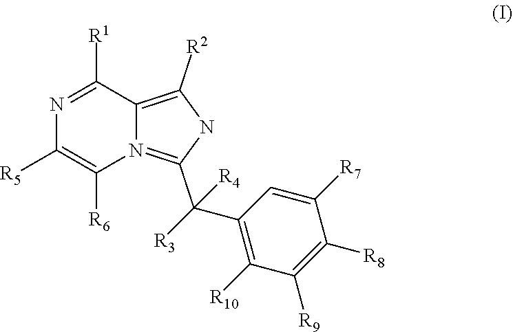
N1=C([R1])C2=C([R2])NC(C([R4])([R3])C3=C([R10])C([R9])=C([R8])C([R7])=C3)=N2C([R6])=C1[R5]
